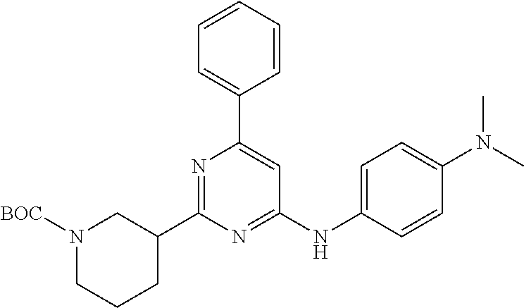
C1=CC=CC(C2=CC(NC3=CC=C(N(C)C)C=C3)=NC(C3CN([BOC])CCC3)=N2)=C1
